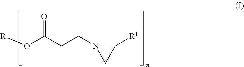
[R]OC(CCN1CC1[R1])=O
